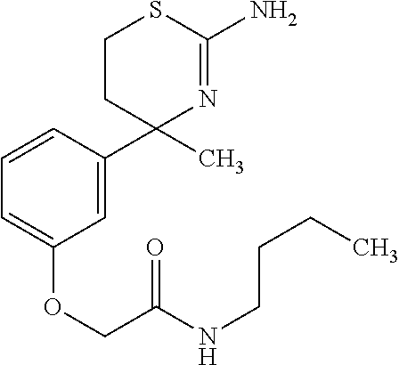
C1=CC(C2(C)N=C(N)SCC2)=CC(OCC(NCCCC)=O)=C1
